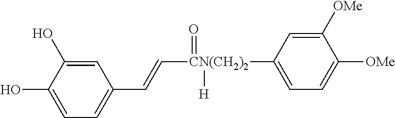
C1=C(O)C(O)=CC(C=C[CN(CH2)2](=O)([H])C2=CC=C([OMe])C([OMe])=C2)=C1
